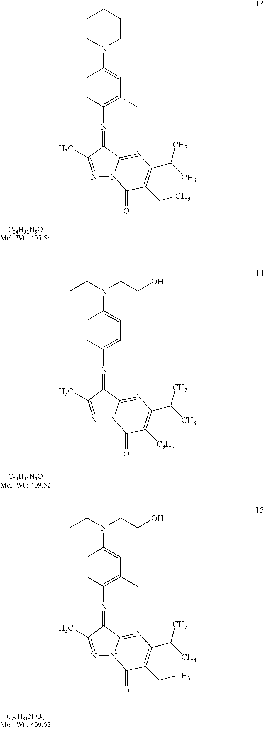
C1=CC(N=C2C3=NC(C(C)C)=C([C3H7])C(=O)N3N=C2C)=CC=C1N(CC)CCO.C1=CC(N=C2C3=NC(C(C)C)=C(CC)C(=O)N3N=C2C)=C(C)C=C1N(CC)CCO.C1=CC(N=C2C3=NC(C(C)C)=C(CC)C(=O)N3N=C2C)=C(C)C=C1N1CCCCC1
